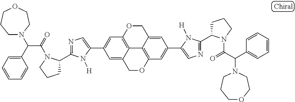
C1(C2=CC3=C4C(=C2)COC2=C4C(=CC(C4=CN=C(C5CCCN5C(=O)C(C5=CC=CC=C5)N5CCCOCC5)N4[H])=C2)CO3)=CN=C(C2CCCN2C(=O)C(C2=CC=CC=C2)N2CCCOCC2)N1[H]
